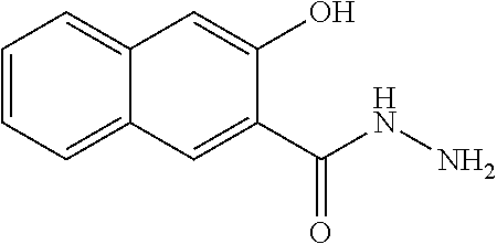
C1=CC=C2C(=C1)C=C(O)C(C(NN)=O)=C2
